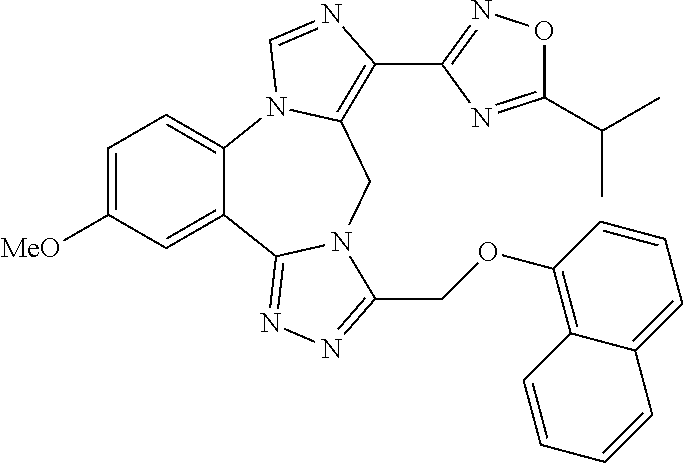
C1=C([MeO])C=C2C(=C1)N1C(=C(C3=NOC(C(C)C)=N3)N=C1)CN1C2=NN=C1COC1=C2C(=CC=C1)C=CC=C2
